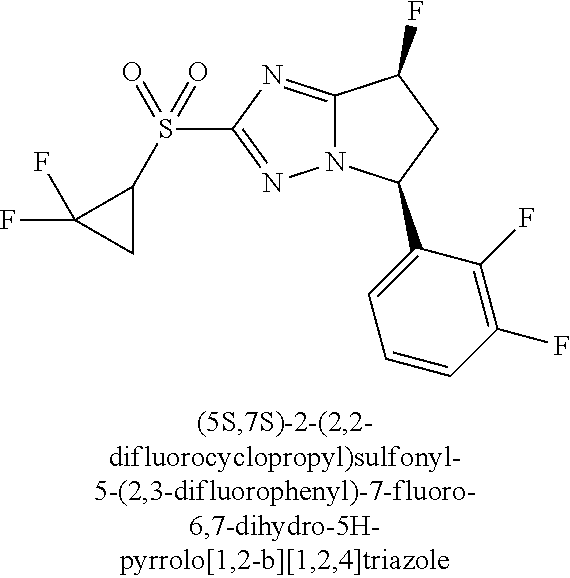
C12=NC(S(C3C(F)(F)C3)(=O)=O)=NN1C(C1=CC=CC(F)=C1F)CC2F
